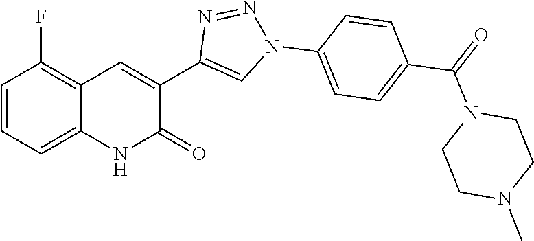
C12=CC=CC(F)=C1C=C(C1=CN(C3=CC=C(C(=O)N4CCN(C)CC4)C=C3)N=N1)C(=O)N2
